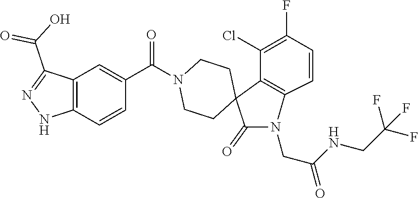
C12=C(C=CC(C(=O)N3CCC4(C(=O)N(CC(NCC(F)(F)F)=O)C5=C4C(Cl)=C(F)C=C5)CC3)=C1)NN=C2C(O)=O
